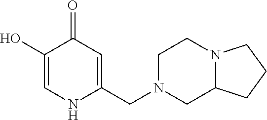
C1(O)=CNC(CN2CC3N(CC2)CCC3)=CC1=O
